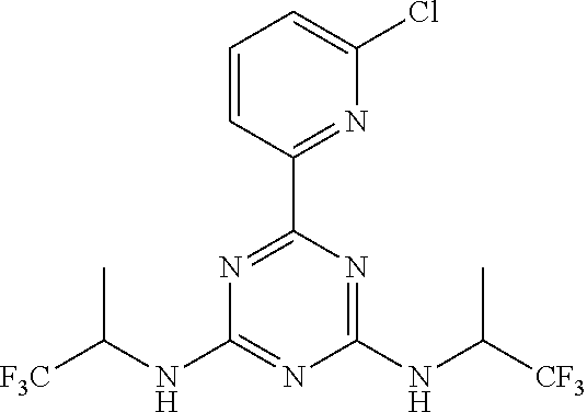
C(C)(NC1=NC(NC(C)[CF3])=NC(C2=NC(Cl)=CC=C2)=N1)[F3C]
